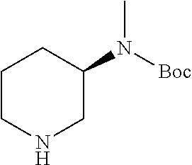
C1CNCC(N(C)[Boc])C1
